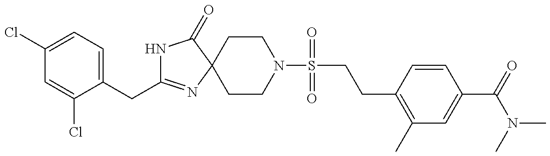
N1C(CC2=CC=C(Cl)C=C2Cl)=NC2(C1=O)CCN(S(CCC1=C(C)C=C(C(=O)N(C)C)C=C1)(=O)=O)CC2
